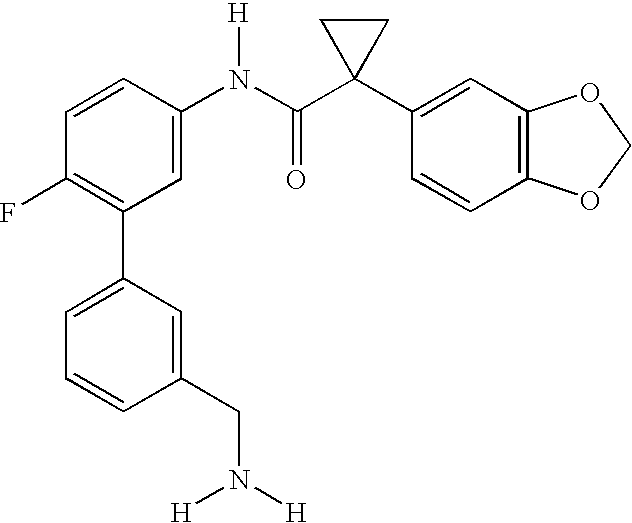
C1(N(C(C2(C3=CC4=C(C=C3)OCO4)CC2)=O)[H])=CC(C2=CC=CC(CN([H])[H])=C2)=C(F)C=C1
